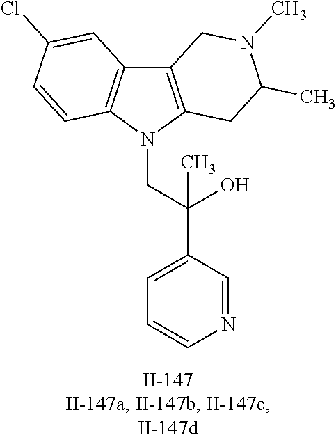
C12=C(N(CC(C3=CC=CN=C3)(O)C)C3=C1C=C(Cl)C=C3)CC(C)N(C)C2
